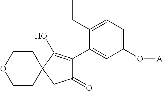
O1CCC2(CC1)CC(=O)C(C1=CC(O[A])=CC=C1CC)=C2O
